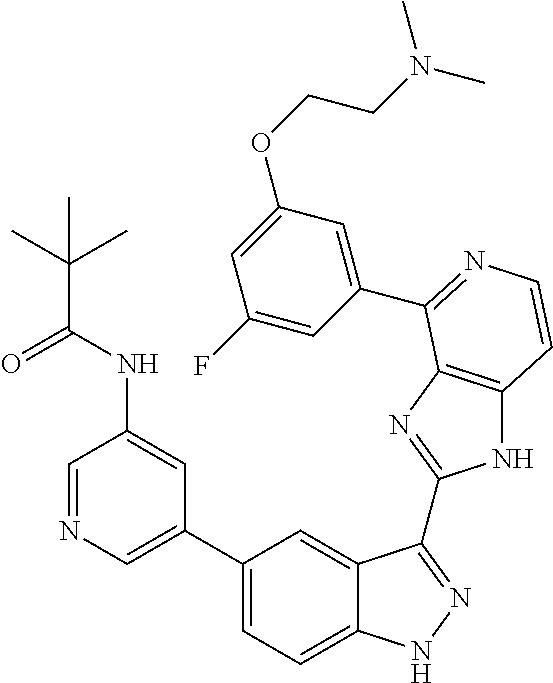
C1(C2=CN=CC(NC(=O)C(C)(C)C)=C2)=CC=C2C(=C1)C(C1=NC3=C(N1)C=CN=C3C1=CC(OCCN(C)C)=CC(F)=C1)=NN2
